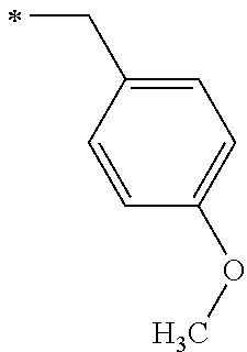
C(C1=CC=C(OC)C=C1)C
